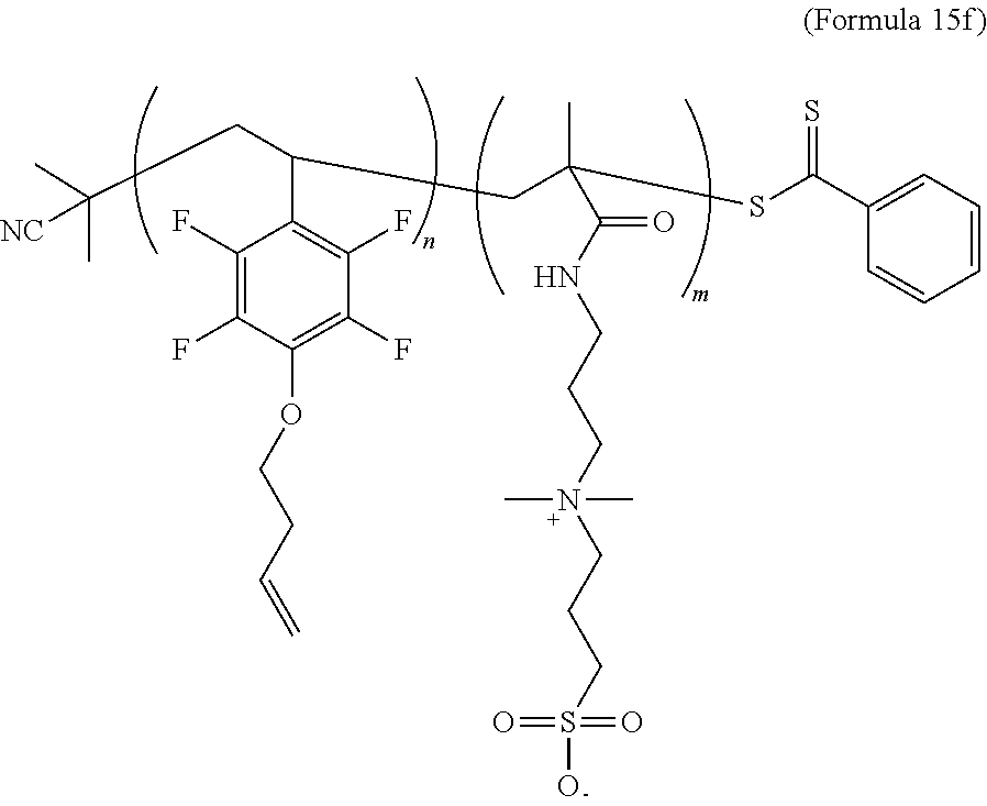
C(NCCCN(CCCS(=O)(=O)O)(C)C)(=O)C(CC(C1=C(F)C(F)=C(OCCC=C)C(F)=C1F)CC(C)(C)[NC])(C)SC(C1=CC=CC=C1)=S
